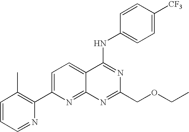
C1=CC=NC(C2=CC=C3C(=N2)N=C(COCC)N=C3NC2=CC=C([CF3])C=C2)=C1C
